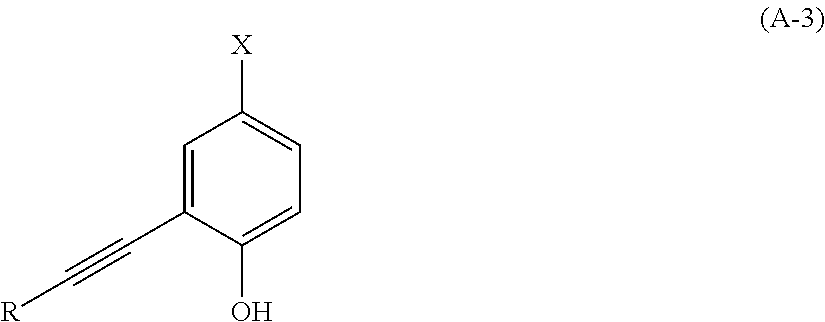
C1=C(C#C[R])C(O)=CC=C1[X]
